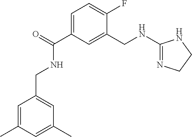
C1=C(C(=O)NCC2=CC(C)=CC(C)=C2)C=C(CNC2=NCCN2)C(F)=C1
